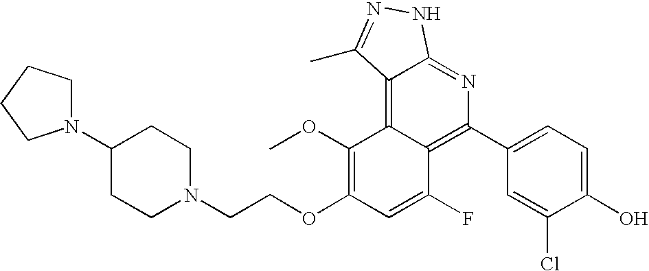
N1(C2CCN(CCOC3=C(OC)C4=C5C(=NC(C6=CC=C(O)C(Cl)=C6)=C4C(F)=C3)NN=C5C)CC2)CCCC1
